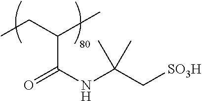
C(C)C(C)C(NC(C[SO3H])(C)C)=O
